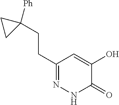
C(C1=NNC(=O)C(O)=C1)CC1([Ph])CC1
